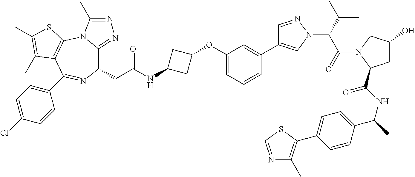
C1(CC(NC2CC(OC3=CC=CC(C4=CN(C(C(N5C(C(NC(C)C6=CC=C(C7=C(C)N=CS7)C=C6)=O)CC(O)C5)=O)C(C)C)N=C4)=C3)C2)=O)C2=NN=C(C)N2C2=C(C(C3=CC=C(Cl)C=C3)=N1)C(C)=C(C)S2
